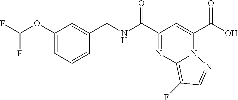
OC(C1=CC(C(NCC2=CC(OC(F)F)=CC=C2)=O)=NC2=C(F)C=NN12)=O
